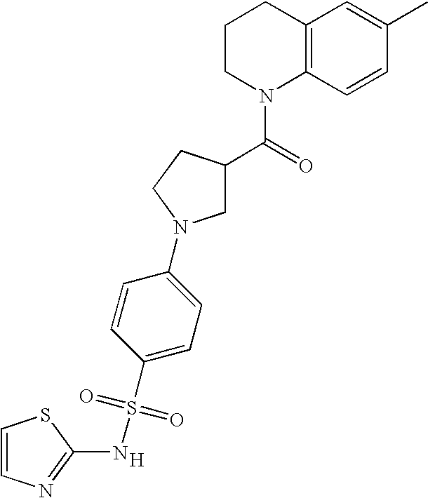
C1CN(C(=O)C2CCN(C3=CC=C(S(=O)(=O)NC4=NC=CS4)C=C3)C2)C2=C(C1)C=C(C)C=C2.[H]
